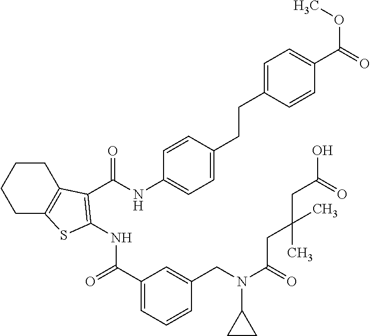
C1C2=C(CCC1)C(C(NC1=CC=C(CCC3=CC=C(C(=O)OC)C=C3)C=C1)=O)=C(NC(=O)C1=CC=CC(CN(C(=O)CC(CC(O)=O)(C)C)C3CC3)=C1)S2
